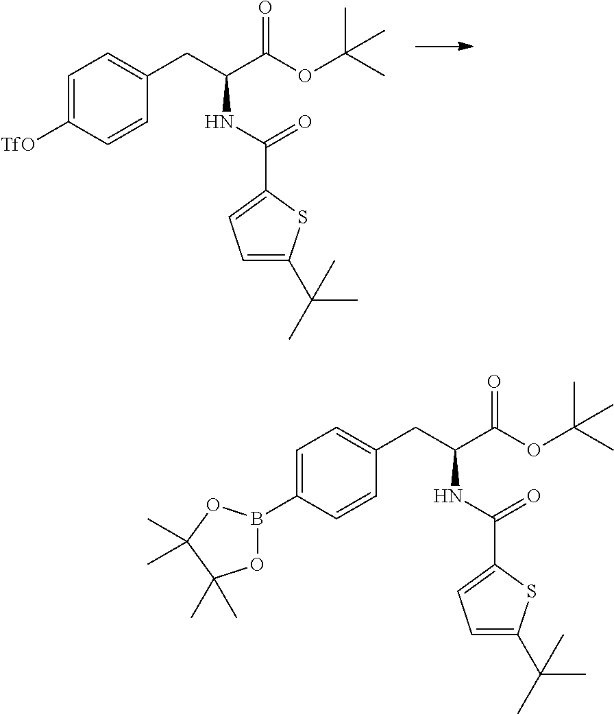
C1=C([TfO])C=CC(CC(C(OC(C)(C)C)=O)NC(=O)C2=CC=C(C(C)(C)C)S2)=C1.C1=C(B2OC(C)(C)C(C)(C)O2)C=CC(CC(C(OC(C)(C)C)=O)NC(=O)C2=CC=C(C(C)(C)C)S2)=C1
